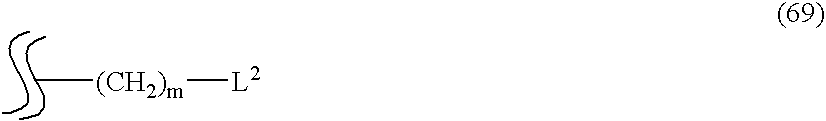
C[(CH2)m][L2]
